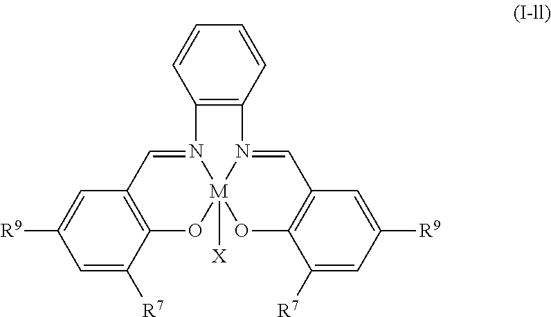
C1=C([R7])C2=C(C=C1[R9])C=N1[M]3([X])(O2)OC2=C(C=N3C3=C1C=CC=C3)C=C([R9])C=C2[R7]
